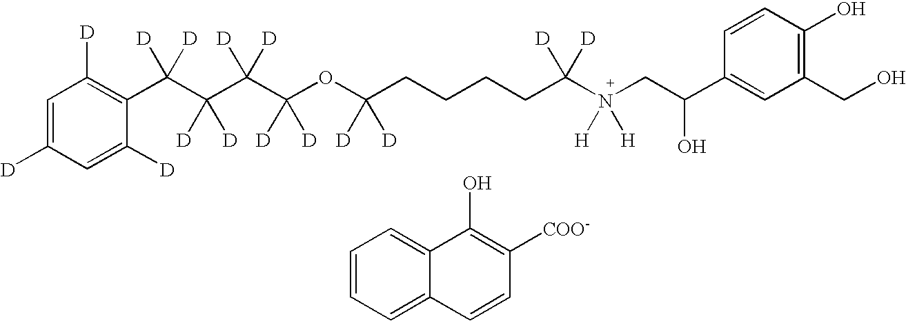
C1=C([D])C=C([D])C(C(C(C(C(OC(CCCCC(N(CC(C2=CC(CO)=C(O)C=C2)O)([H])[H])([D])[D])([D])[D])([D])[D])([D])[D])([D])[D])([D])[D])=C1[D].C1=CC=C2C(=C1)C(O)=C([COO-])C=C2
